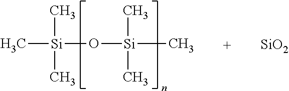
C[Si](O[Si](C)(C)C)(C)C.[SiO2]
